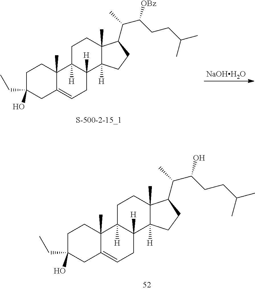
C1C(O)(CC)CC2=CCC3([H])C([H])(C2(C)C1)CCC1(C)C3([H])CCC1C(C)C(CCC(C)C)[OBz].[NaOHH2O].C1C(O)(CC)CC2=CCC3([H])C([H])(C2(C)C1)CCC1(C)C3([H])CCC1C(C)C(CCC(C)C)O
